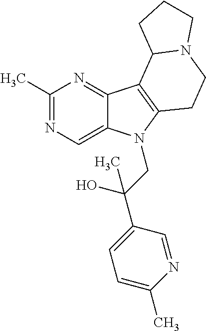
C1(C)=NC=C2C(=N1)C1=C(N2CC(C2=CC=C(C)N=C2)(O)C)CCN2C1CCC2
